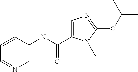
C1=CC(N(C(C2=CN=C(OC(C)C)N2C)=O)C)=CN=C1
